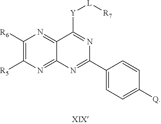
C1([R6])=C([R5])N=C2C(=N1)C([Y][L][R7])=NC(C1=CC=C([Q])C=C1)=N2
